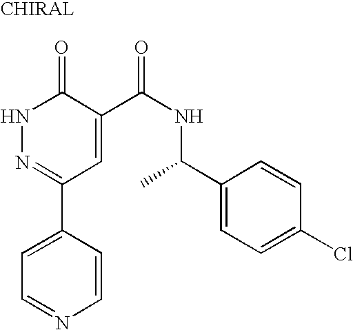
C1=CN=CC=C1C1=NNC(=O)C(C(NC(C2=CC=C(Cl)C=C2)C)=O)=C1
